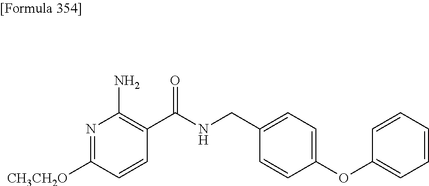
N1=C([CH3CH2O])C=CC(C(NCC2=CC=C(OC3=CC=CC=C3)C=C2)=O)=C1N
